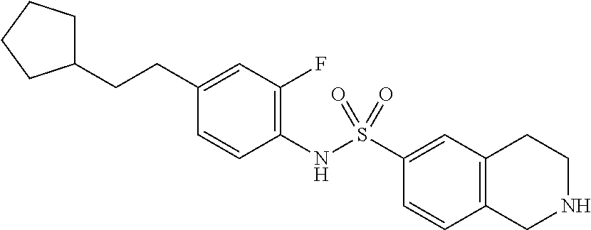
C1(NS(C2=CC3=C(C=C2)CNCC3)(=O)=O)=C(F)C=C(CCC2CCCC2)C=C1
